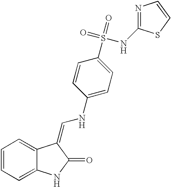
C1=CC=C2C(=C1)C(=CNC1=CC=C(S(=O)(=O)NC3=NC=CS3)C=C1)C(=O)N2
